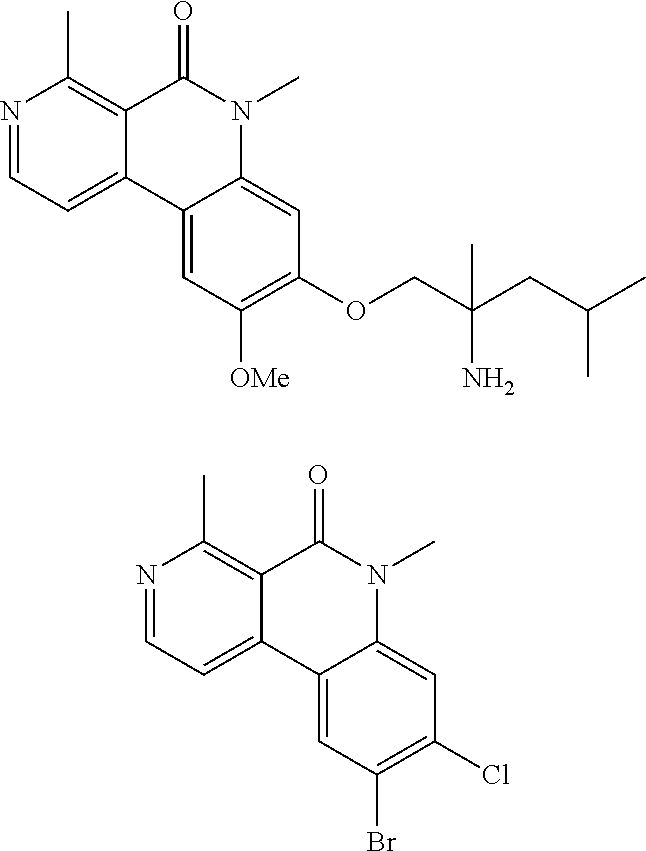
N1=CC=C2C(=C1C)C(=O)N(C)C1=CC(OCC(CC(C)C)(N)C)=C([OMe])C=C21.N1=CC=C2C(=C1C)C(=O)N(C)C1=CC(Cl)=C(Br)C=C21
